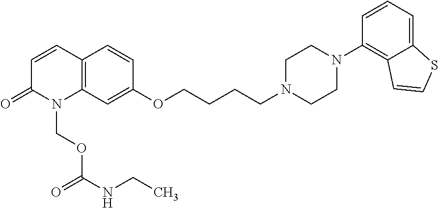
C1=CC=C2C(=C1N1CCN(CCCCOC3=CC4=C(C=C3)C=CC(=O)N4COC(NCC)=O)CC1)C=CS2
